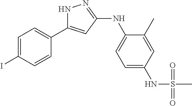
N1C(C2=CC=C(I)C=C2)=CC(NC2=CC=C(NS(C)(=O)=O)C=C2C)=N1
